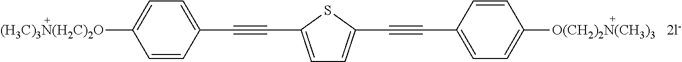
[2l-].[(H3C)3N(H2C)2O]C1=CC=C(C#CC2=CC=C(C#CC3=CC=C([O(CH2)2N(CH3)3])C=C3)S2)C=C1
